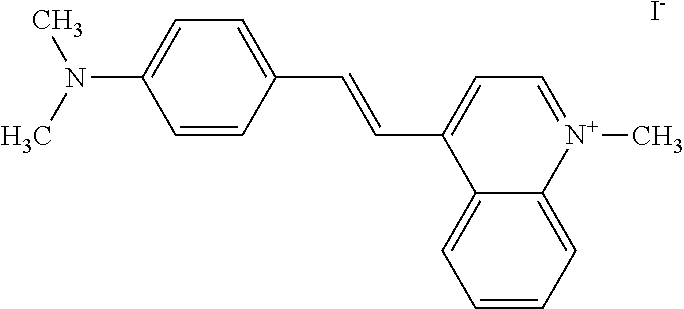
C1=CC=C2C(=C1)C(C=CC1=CC=C(N(C)C)C=C1)=CC=[N+]2C.[I-]
